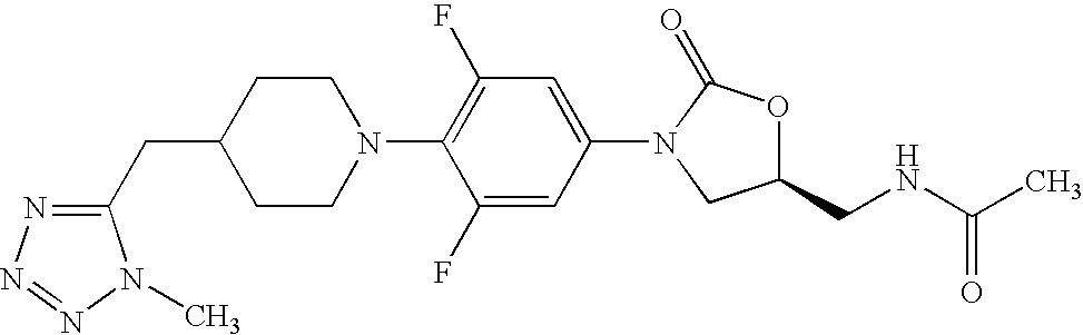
C(C1CCN(C2=C(F)C=C(N3C(=O)OC(CNC(C)=O)C3)C=C2F)CC1)C1=NN=NN1C
